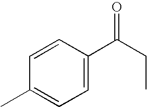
C1=C(C(CC)=O)C=CC(C)=C1
